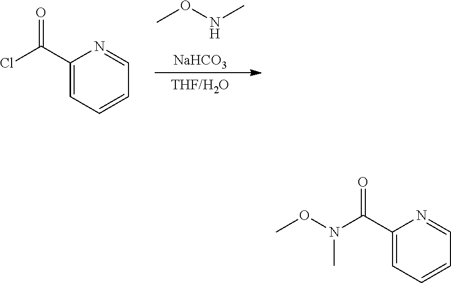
C1(C(N(OC)C)=O)=CC=CC=N1.C1(C(Cl)=O)=CC=CC=N1.O(C)NC.[NaHCO3]
